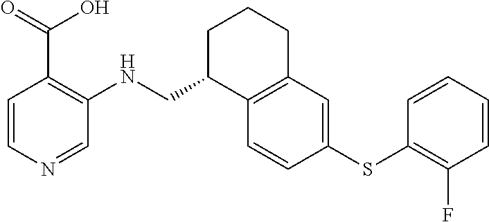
C1=CC(SC2=C(F)C=CC=C2)=CC2=C1C(CNC1=C(C(O)=O)C=CN=C1)CCC2
